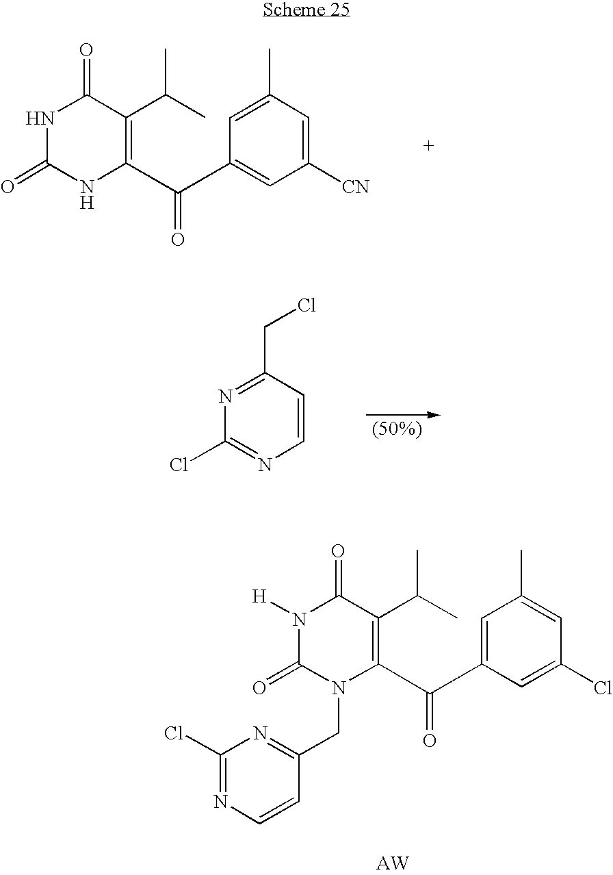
N1C(=O)NC(C(C2=CC([CN])=CC(C)=C2)=O)=C(C(C)C)C1=O.C1=CC(CCl)=NC(Cl)=N1.N1([H])C(=O)N(CC2=NC(Cl)=NC=C2)C(C(C2=CC(C)=CC(Cl)=C2)=O)=C(C(C)C)C1=O
